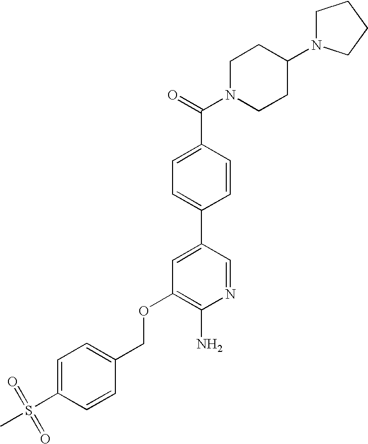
C(OC1=C(N)N=CC(C2=CC=C(C(=O)N3CCC(N4CCCC4)CC3)C=C2)=C1)C1=CC=C(S(C)(=O)=O)C=C1
